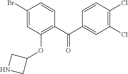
C1(Br)=CC(OC2CNC2)=C(C(C2=CC(Cl)=C(Cl)C=C2)=O)C=C1
